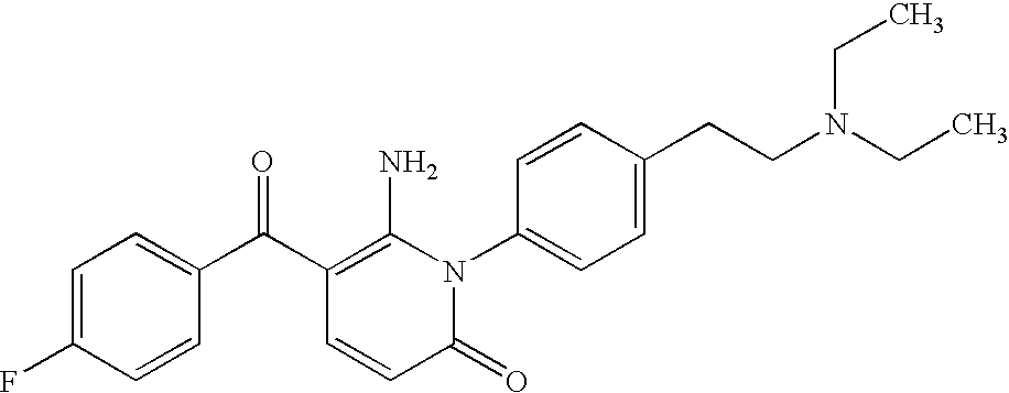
C1=C(F)C=CC(C(C2=C(N)N(C3=CC=C(CCN(CC)CC)C=C3)C(=O)C=C2)=O)=C1
